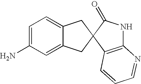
C1=C(N)C=C2C(=C1)CC1(C2)C2=C(NC1=O)N=CC=C2
